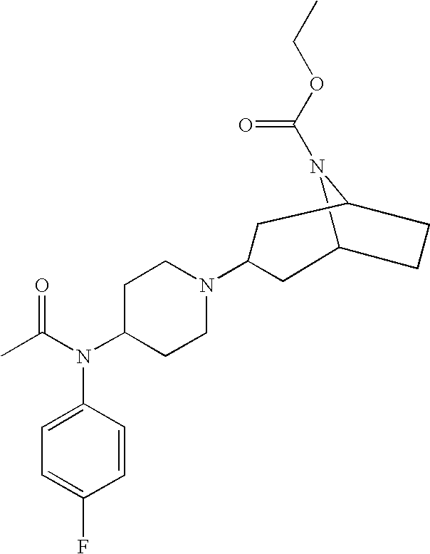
C12N(C(OCC)=O)C(CC1)CC(N1CCC(N(C(C)=O)C3=CC=C(F)C=C3)CC1)C2
